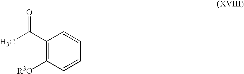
C1(C(C)=O)=C([R3O])C=CC=C1
